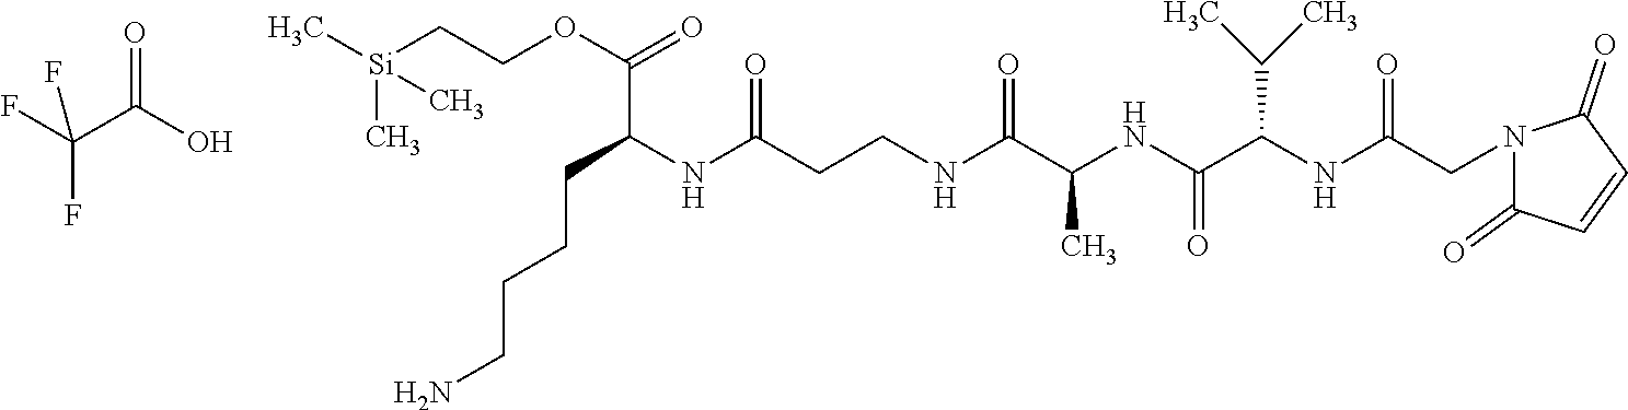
O=C(O)C(F)(F)F.C(C(NC(CCNC(C(NC(C(NC(CN1C(=O)C=CC1=O)=O)C(C)C)=O)C)=O)=O)CCCCN)(OCC[Si](C)(C)C)=O
